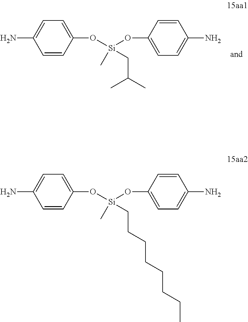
NC1=CC=C(O[Si](OC2=CC=C(N)C=C2)(C)CC(C)C)C=C1.NC1=CC=C(O[Si](OC2=CC=C(N)C=C2)(C)CCCCCCCC)C=C1
